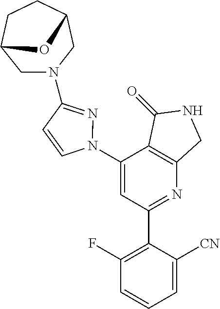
C1(N2N=C(N3CC4CCC(C3)O4)C=C2)=CC(C2=C(F)C=CC=C2[CN])=NC2=C1C(=O)NC2
